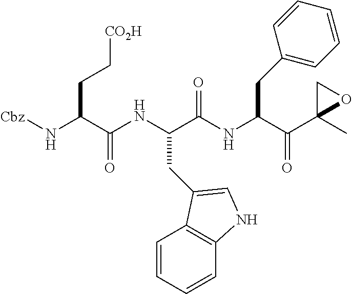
[Cbz]NC(C(NC(C(NC(C(C1(C)OC1)=O)CC1=CC=CC=C1)=O)CC1=CNC2=C1C=CC=C2)=O)CC[CO2H]
